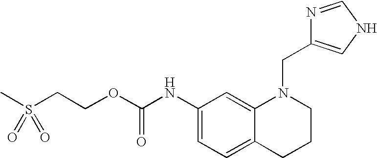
C1(NC(OCCS(C)(=O)=O)=O)=CC=C2C(=C1)N(CC1=CNC=N1)CCC2
